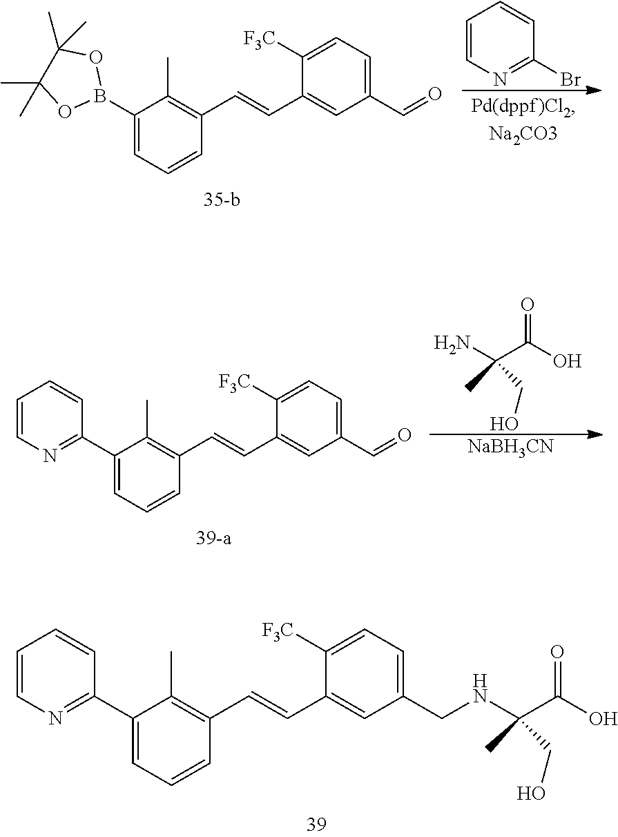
O=C(C(N)(C)CO)O.[NaBH3CN].C1(C2=NC=CC=C2)=CC=CC(C=CC2=CC(C=O)=CC=C2[F3C])=C1C.C1(C2=NC=CC=C2)=CC=CC(C=CC2=CC(CNC(C(O)=O)(C)CO)=CC=C2[F3C])=C1C.C1(B2OC(C)(C)C(C)(C)O2)=CC=CC(C=CC2=CC(C=O)=CC=C2[F3C])=C1C.C1=CN=C(Br)C=C1
